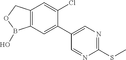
C12=C(COB1O)C=C(Cl)C(C1=CN=C(SC)N=C1)=C2
